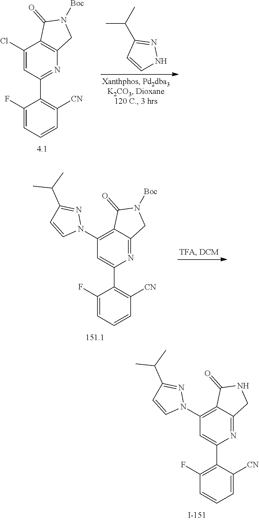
N1=C(C(C)C)C=CN1C1=C2C(=O)NCC2=NC(C2=C(F)C=CC=C2[CN])=C1.N1=C(C(C)C)C=CN1.C1=C(Cl)C2=C(CN([Boc])C2=O)N=C1C1=C([CN])C=CC=C1F.N1(C2=C3C(=O)N([Boc])CC3=NC(C3=C([CN])C=CC=C3F)=C2)N=C(C(C)C)C=C1
